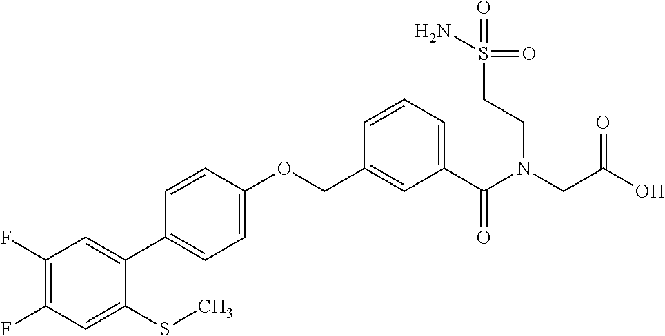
C1(F)=C(F)C=C(SC)C(C2=CC=C(OCC3=CC(C(N(CC(O)=O)CCS(=O)(=O)N)=O)=CC=C3)C=C2)=C1
